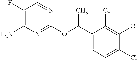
C1(Cl)=CC=C(C(OC2=NC(N)=C(F)C=N2)C)C(Cl)=C1Cl
